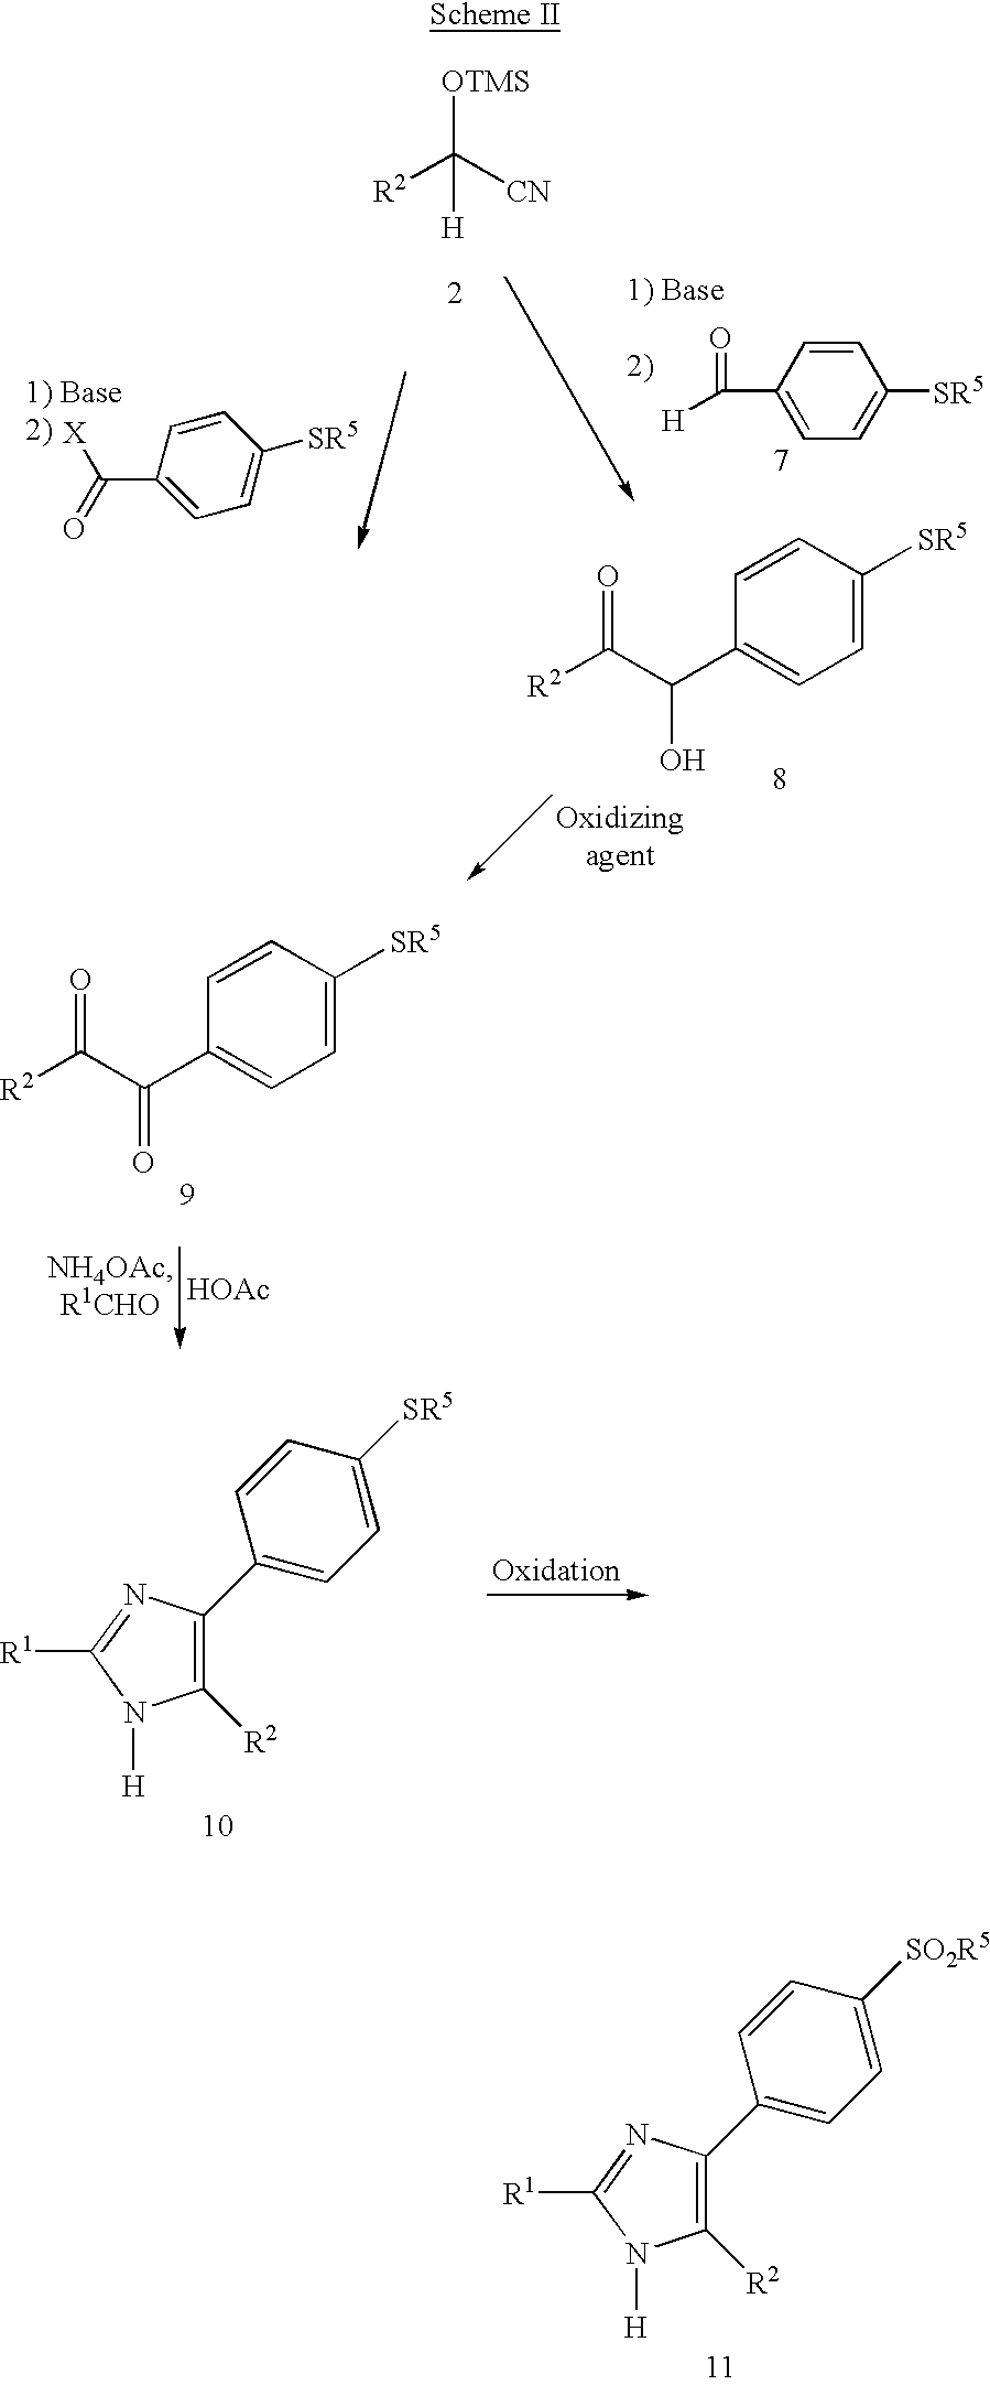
C(C1=CC=C([SR5])C=C1)(=O)[H].C1=CC(C(=O)[X])=CC=C1[SR5].[R2]C(C(C1=CC=C([SR5])C=C1)O)=O.[R2]C(C(C1=CC=C([SR5])C=C1)=O)=O.[R2]C([CN])([H])[OTMS].[HOAc].C1([R2])=C(C2=CC=C([SR5])C=C2)N=C([R1])N1[H].C1([R2])=C(C2=CC=C([SO2R5])C=C2)N=C([R1])N1[H]
